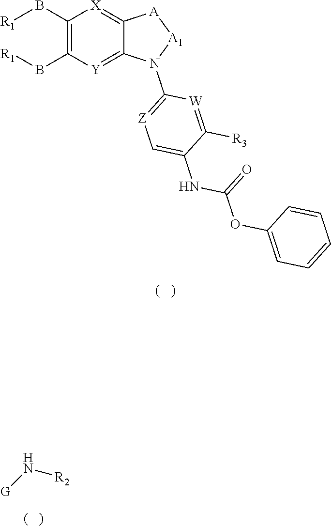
C1(B[R1])=C(B[R1])[Y]=C2C(=[X]1)[A][A1]N2C1=[Z]C=C(NC(=O)OC2=CC=CC=C2)C([R3])=[W]1.[G]N[R2]
